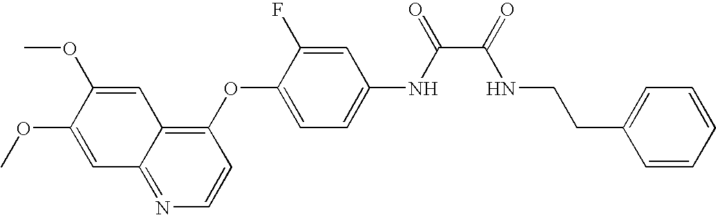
C1=C(OC)C(OC)=CC2=NC=CC(OC3=CC=C(NC(=O)C(=O)NCCC4=CC=CC=C4)C=C3F)=C12
